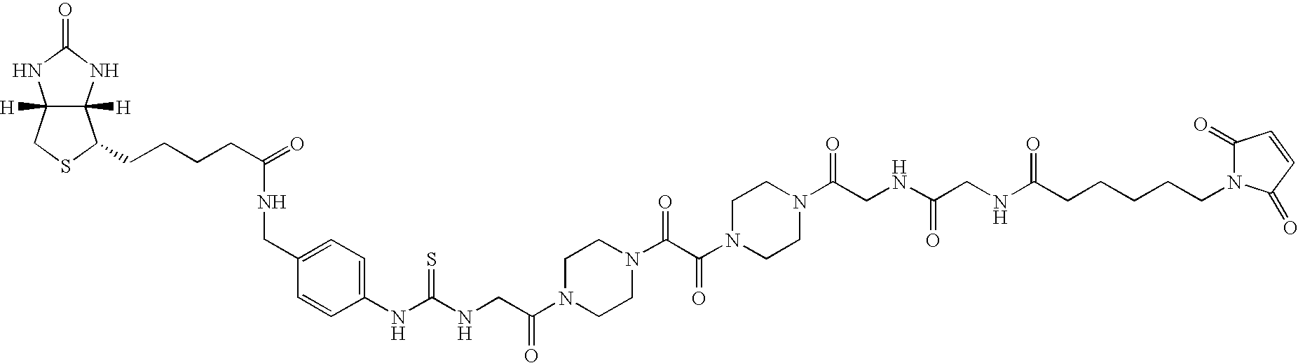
C12([H])C([H])(NC(=O)N1)C(CCCCC(=O)NCC1=CC=C(NC(NCC(N3CCN(C(C(N4CCN(C(CNC(CNC(CCCCCN5C(=O)C=CC5=O)=O)=O)=O)CC4)=O)=O)CC3)=O)=S)C=C1)SC2
